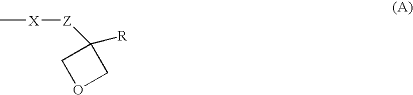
C1OCC1([R])[Z][X]C
